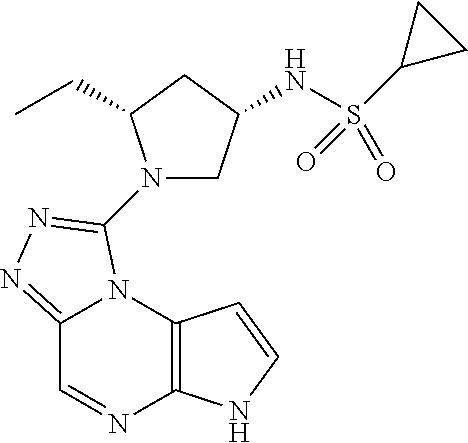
C12=C(N3C(=NN=C3N3CC(NS(C4CC4)(=O)=O)CC3CC)C=N1)C=CN2
